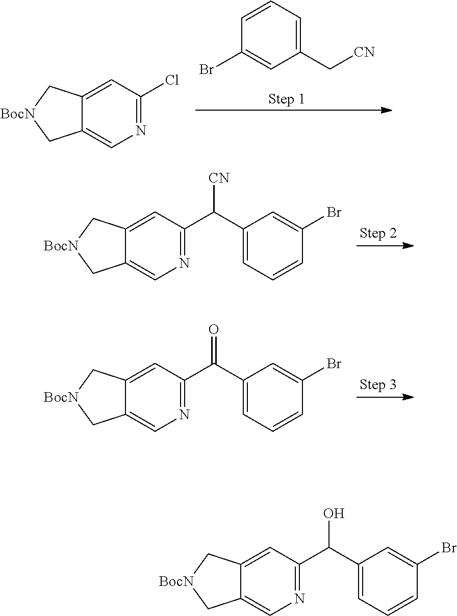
C1(C[CN])=CC=CC(Br)=C1.N1=C(Cl)C=C2C(=C1)C[BocN]C2.N1=C(C(C2=CC=CC(Br)=C2)[CN])C=C2C(=C1)C[BocN]C2.N1=C(C(C2=CC=CC(Br)=C2)=O)C=C2C(=C1)C[BocN]C2.N1=C(C(C2=CC=CC(Br)=C2)O)C=C2C(=C1)C[BocN]C2
